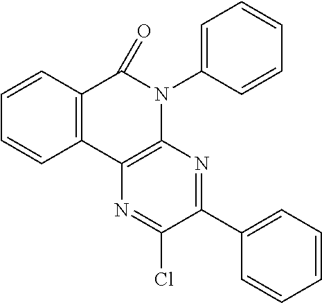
C12=C(C3=C(N(C4=CC=CC=C4)C1=O)N=C(C1=CC=CC=C1)C(Cl)=N3)C=CC=C2
